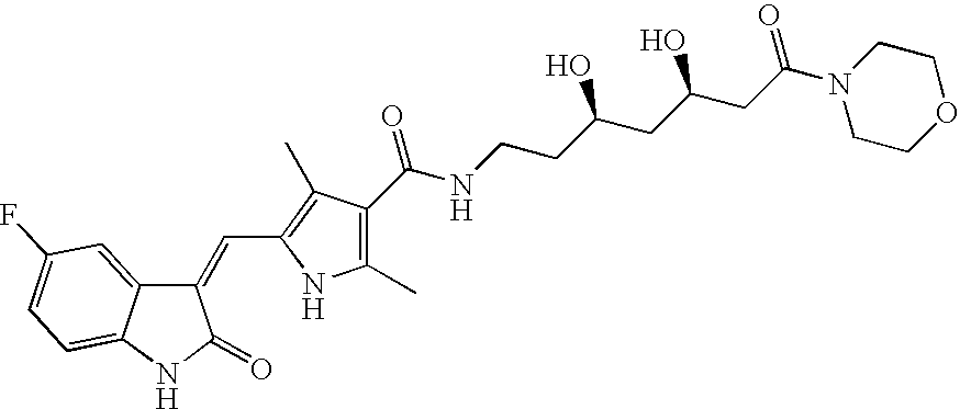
C1(=CC2=C(C)C(C(NCCC(CC(CC(=O)N3CCOCC3)O)O)=O)=C(C)N2)C2=CC(F)=CC=C2NC1=O
